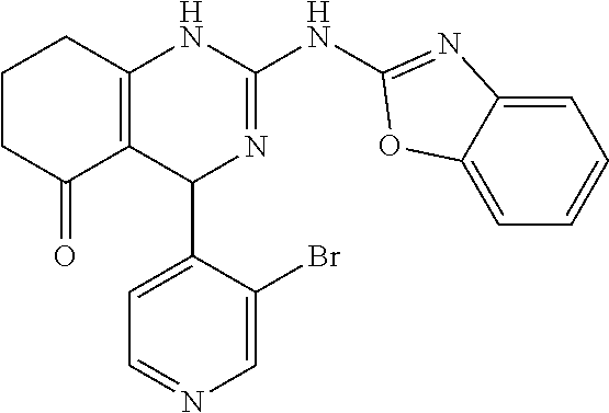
C1CC(=O)C2=C(C1)NC(NC1=NC3=CC=CC=C3O1)=NC2C1=CC=NC=C1Br
